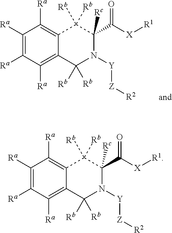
C1([Ra])=C([Ra])C([Ra])=C2C(=C1[Ra])C([Rb])([Rb])N([Y][Z][R2])C(C(=O)[X][R1])([Rc])C2([Rb])[Rb].C1([Ra])=C([Ra])C([Ra])=C2C(=C1[Ra])C([Rb])([Rb])N([Y][Z][R2])C(C(=O)[X][R1])([Rc])C2([Rb])[Rb]
